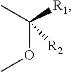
C(OC)(C)([R1])[R2]
